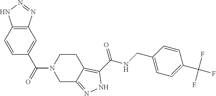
C12=C(C=CC(C(=O)N3CC4=NNC(C(NCC5=CC=C(C(F)(F)F)C=C5)=O)=C4CC3)=C1)NN=N2
